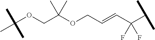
C(OCC(OCC=CC(C(C)C)(F)F)(C)C)(C)(C)C
